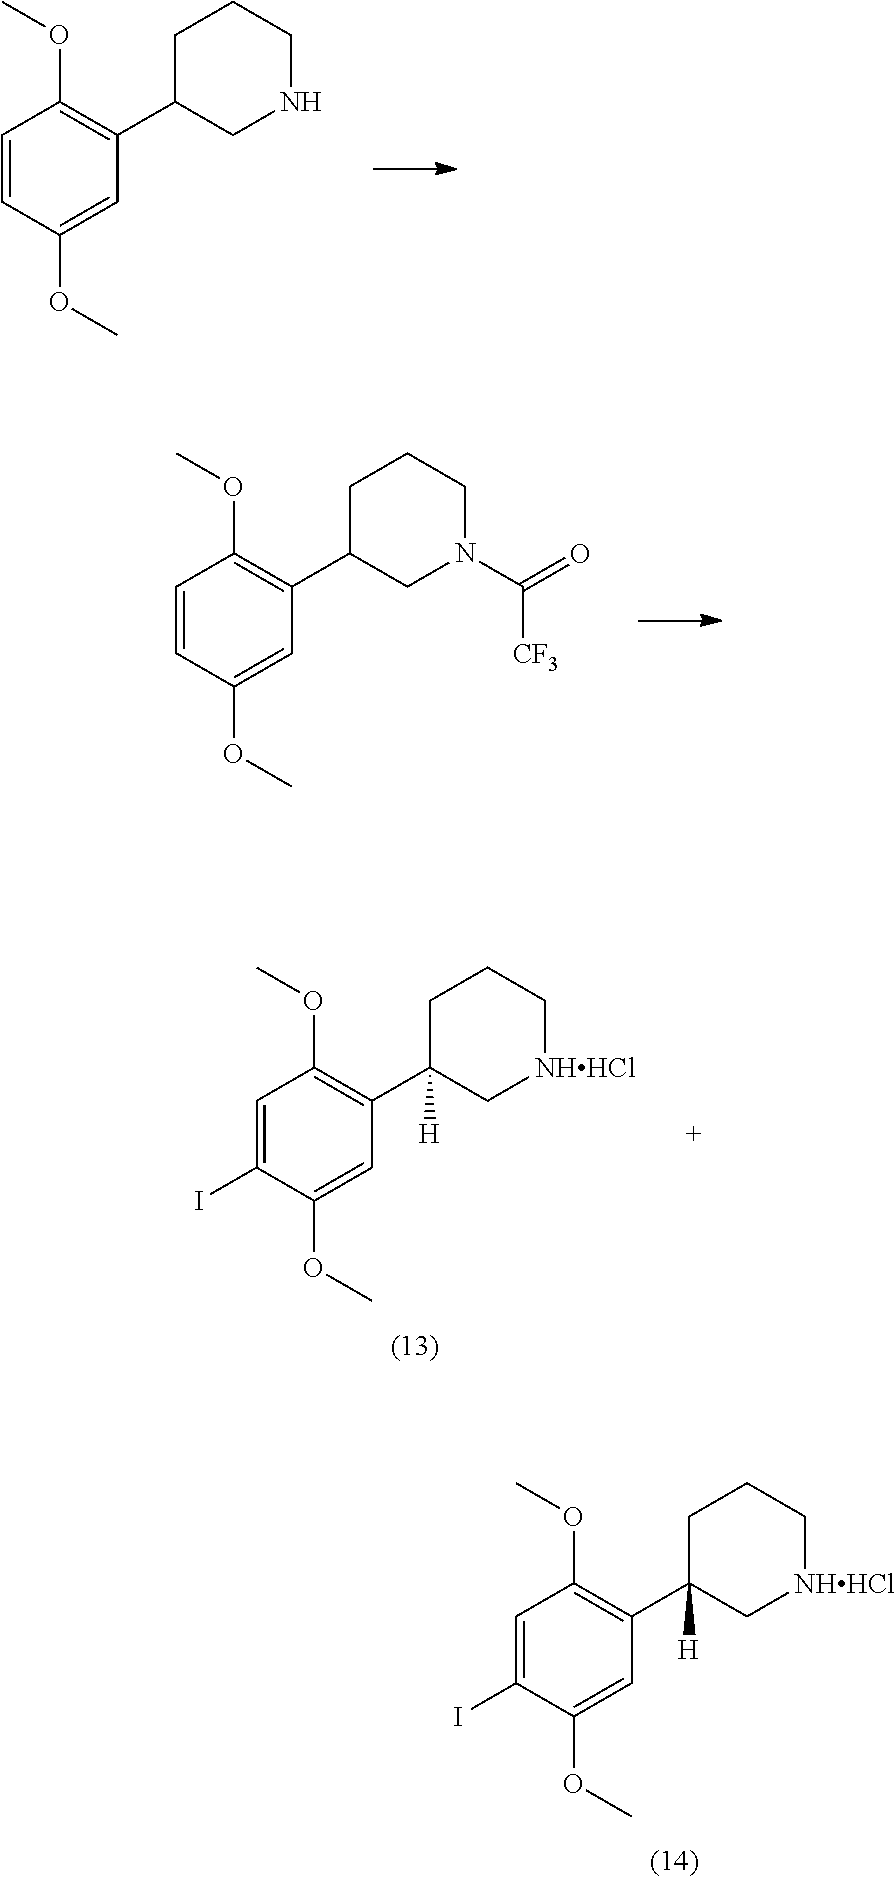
C1=CC(OC)=CC(C2CNCCC2)=C1OC.C1=CC(OC)=CC(C2CN(C(=O)[CF3])CCC2)=C1OC.C1=C(I)C(OC)=CC(C2([H])C[NHHCl]CCC2)=C1OC.C1=C(I)C(OC)=CC(C2([H])C[NHHCl]CCC2)=C1OC
